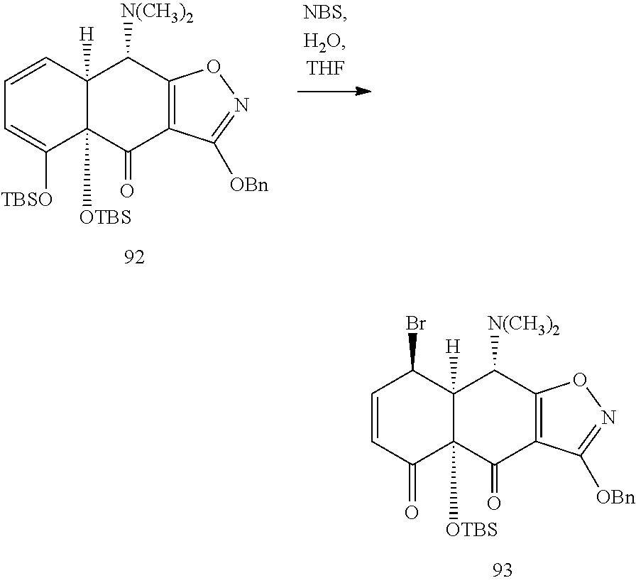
C1=CC(=O)C2([OTBS])C([H])(C1Br)C([N(CH3)2])C1=C(C2=O)C([OBn])=NO1.C1=CC2([H])C([OTBS])(C([TBSO])=C1)C(=O)C1=C(C2[N(CH3)2])ON=C1[OBn]
